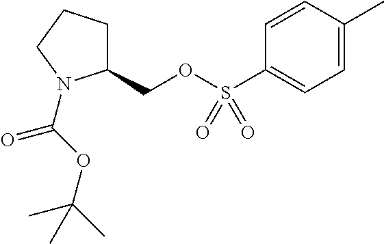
C1(COS(C2=CC=C(C)C=C2)(=O)=O)CCCN1C(OC(C)(C)C)=O
